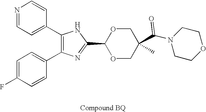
C1(C2=CC=NC=C2)=C(C2=CC=C(F)C=C2)N=C(C2OCC(C(N3CCOCC3)=O)(C)CO2)N1
